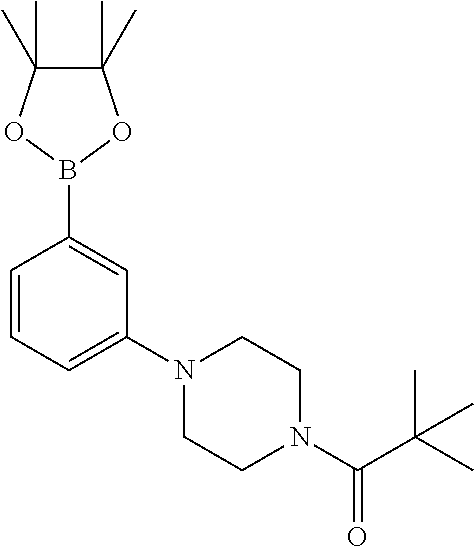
C1=CC=C(N2CCN(C(C(C)(C)C)=O)CC2)C=C1B1OC(C)(C)C(C)(C)O1
